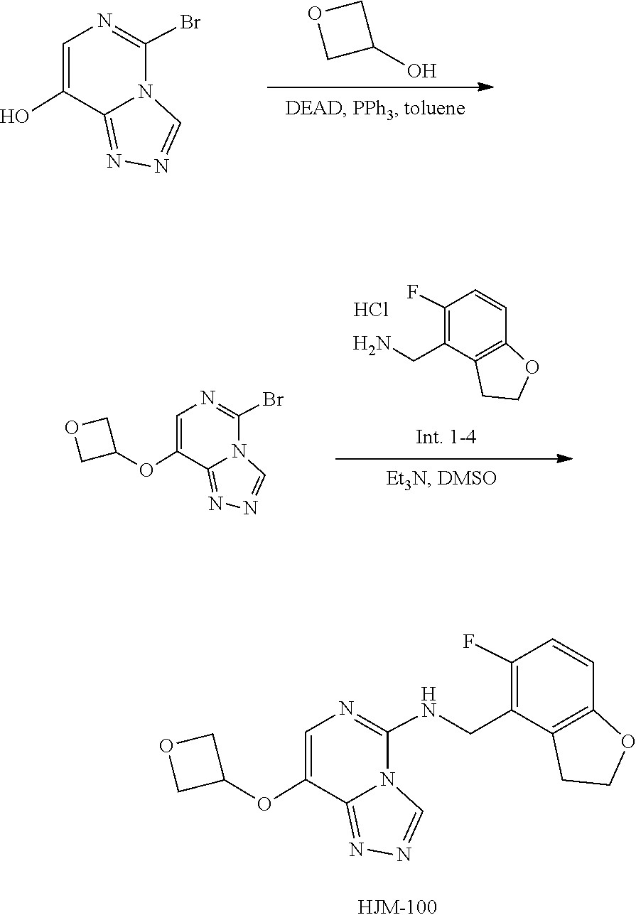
N1=C2N(C(Br)=NC=C2O)C=N1.O1CC(O)C1.C1=CC2=C(C(CN)=C1F)CCO2.Cl.N1=C2N(C(Br)=NC=C2OC2COC2)C=N1.C1(NCC2=C(F)C=CC3=C2CCO3)=NC=C(OC2COC2)C2=NN=CN12
